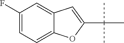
C12=CC=C(F)C=C1C=C(C(C)(C)C)O2
